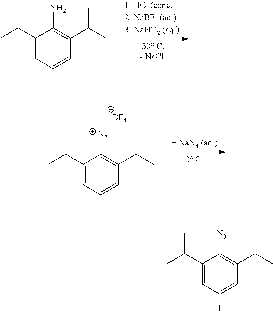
C1(C(C)C)=CC=CC(C(C)C)=C1N.C1(C(C)C)=CC=CC(C(C)C)=C1[N2].[BF4].C1(C(C)C)=CC=CC(C(C)C)=C1[N3]
